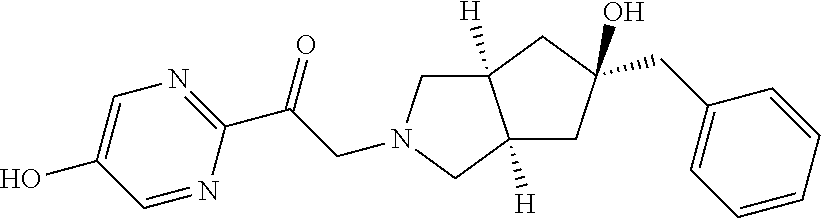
C(C(=O)C1=NC=C(O)C=N1)N1CC2([H])C([H])(C1)CC(CC1=CC=CC=C1)(O)C2
